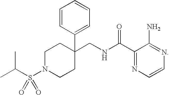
C(NC(C1=NC=CN=C1N)=O)C1(C2=CC=CC=C2)CCN(S(C(C)C)(=O)=O)CC1
